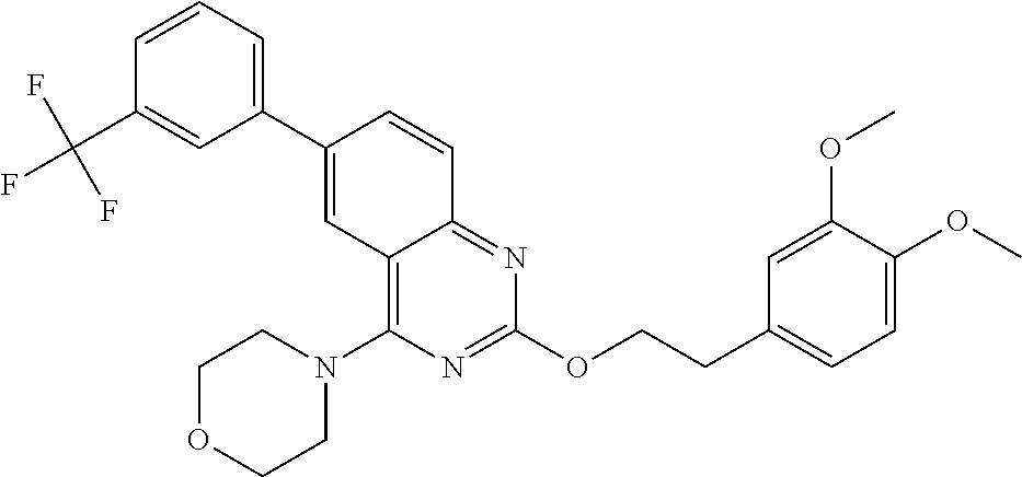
C1(C2=CC3=C(N4CCOCC4)N=C(OCCC4=CC=C(OC)C(OC)=C4)N=C3C=C2)=CC=CC(C(F)(F)F)=C1
